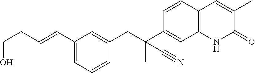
C12=C(C=CC(C(CC3=CC(C=CCCO)=CC=C3)(C)C#N)=C1)C=C(C)C(=O)N2
